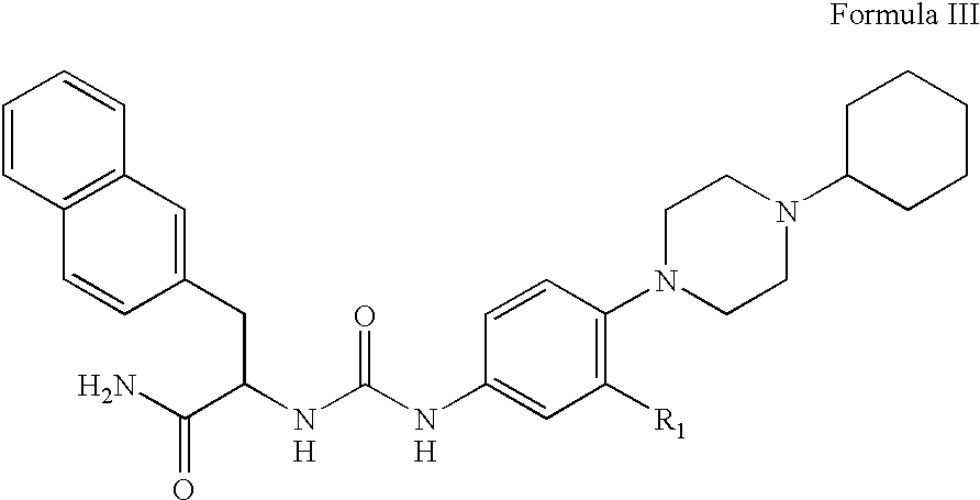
C1=CC2=C(C=C1)C=C(CC(C(N)=O)NC(NC1=CC([R1])=C(N3CCN(C4CCCCC4)CC3)C=C1)=O)C=C2.[H].[H]
